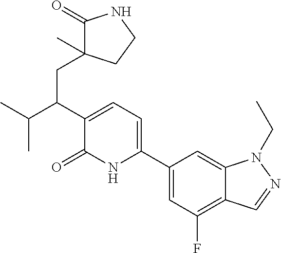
C1(C2=CC=C(C(C(C)C)CC3(C)C(=O)NCC3)C(=O)N2)=CC(F)=C2C(=C1)N(CC)N=C2
